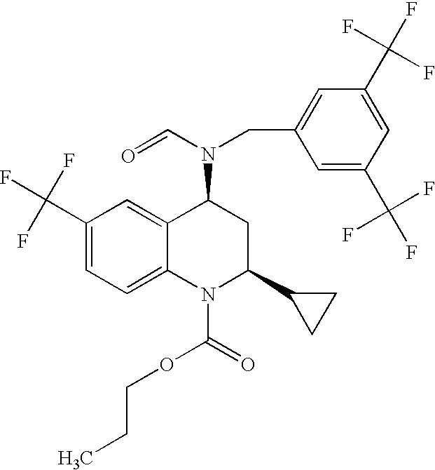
C1(C(F)(F)F)=CC=C2C(=C1)C(N(C=O)CC1=CC(C(F)(F)F)=CC(C(F)(F)F)=C1)CC(C1CC1)N2C(OCCC)=O
